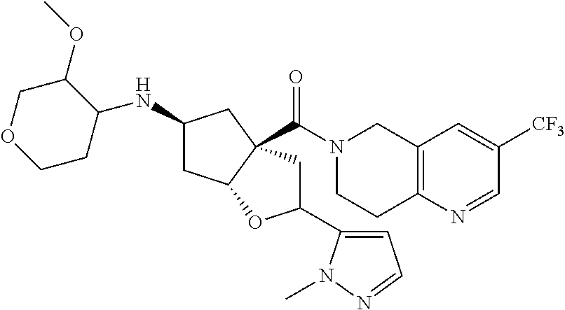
C12=C(N=CC([CF3])=C1)CCN(C(=O)C13C(CC(NC4C(OC)COCC4)C1)OC(C1=CC=NN1C)C3)C2
